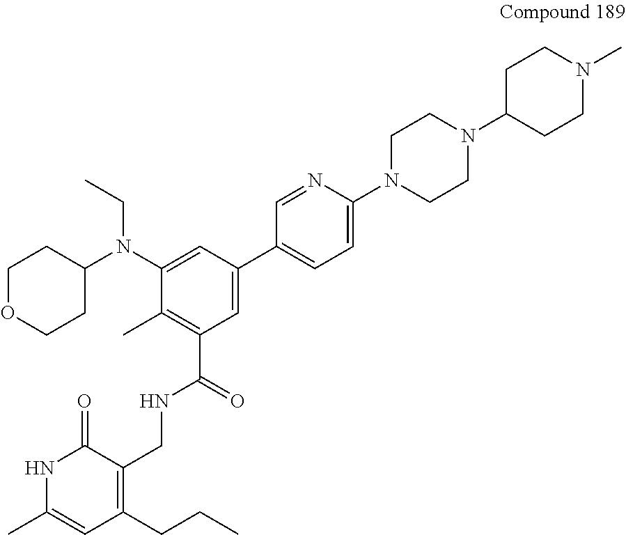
C1OCCC(N(CC)C2=CC(C3=CC=C(N4CCN(C5CCN(C)CC5)CC4)N=C3)=CC(C(NCC3=C(CCC)C=C(C)NC3=O)=O)=C2C)C1
